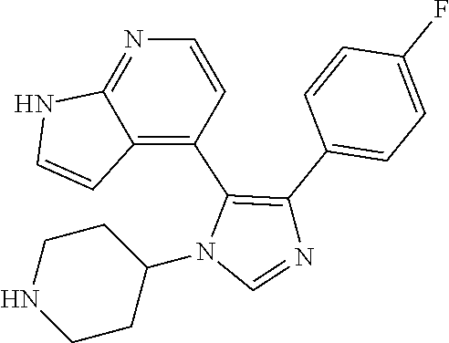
C1CNCCC1N1C=NC(C2=CC=C(F)C=C2)=C1C1=C2C(=NC=C1)NC=C2
